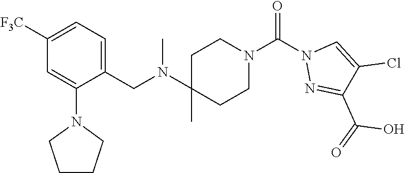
C1([F3C])=CC=C(CN(C2(C)CCN(C(N3N=C(C(=O)O)C(Cl)=C3)=O)CC2)C)C(N2CCCC2)=C1
